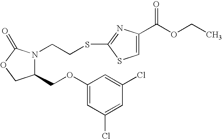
C1(COC2=CC(Cl)=CC(Cl)=C2)N(CCSC2=NC(C(OCC)=O)=CS2)C(=O)OC1
